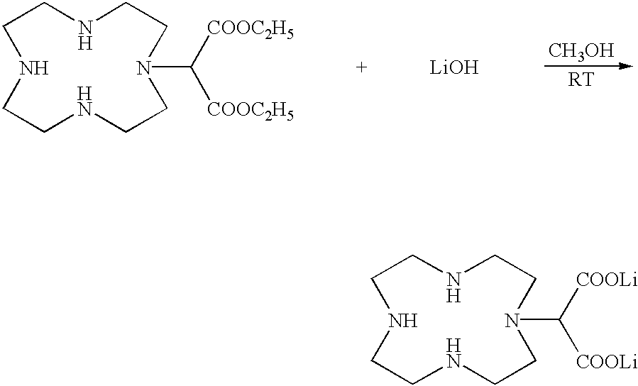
C1NCCNCCN(C([COOLi])[COOLi])CCNC1.C1NCCNCCN(C([COOC2H5])[COOC2H5])CCNC1.[LiOH].[CH3OH].[RT]
